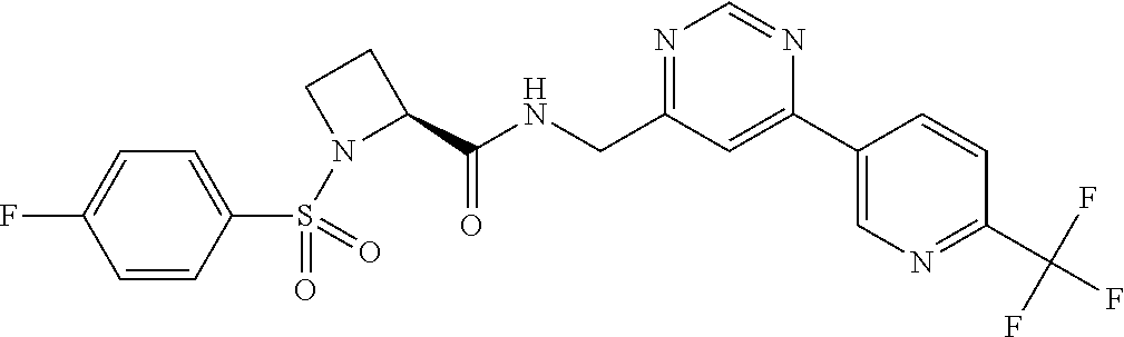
C1(C(NCC2=NC=NC(C3=CN=C(C(F)(F)F)C=C3)=C2)=O)CCN1S(C1=CC=C(F)C=C1)(=O)=O
